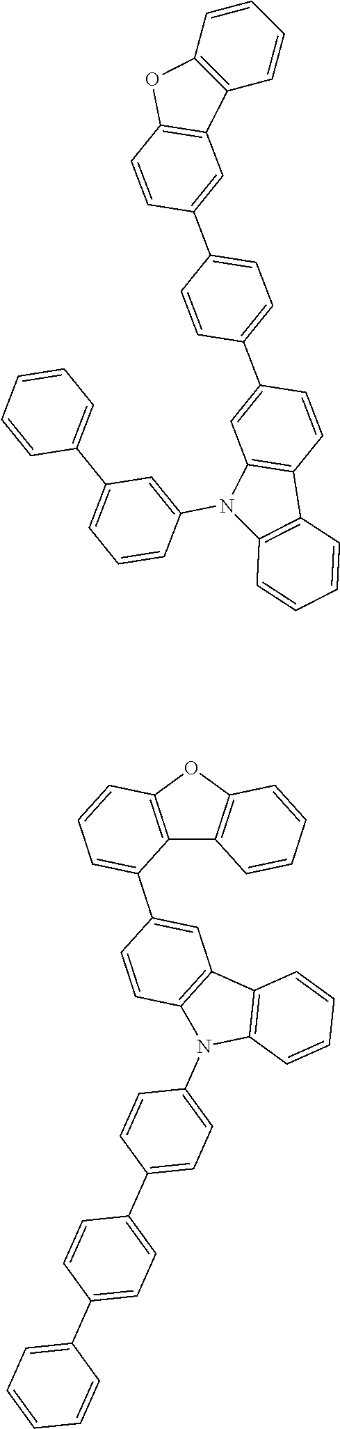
C12=C(OC3=C1C=CC=C3)C=CC=C2C1=CC2=C(C=C1)N(C1=CC=C(C3=CC=C(C4=CC=CC=C4)C=C3)C=C1)C1=C2C=CC=C1.C1=CC2=C(C=C1)C1=C(O2)C=CC(C2=CC=C(C3=CC4=C(C=C3)C3=C(N4C4=CC(C5=CC=CC=C5)=CC=C4)C=CC=C3)C=C2)=C1
